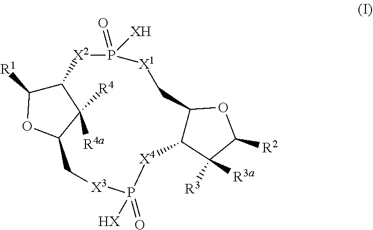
C12C([R1])OC(C1([R4a])[R4])C[X3]P(=O)([HX])[X4]C1C(C[X1]P(=O)([XH])[X2]2)OC([R2])C1([R3a])[R3]
